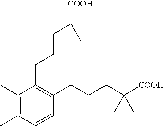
C1(CCCC([COOH])(C)C)=C(CCCC([COOH])(C)C)C=CC(C)=C1C
